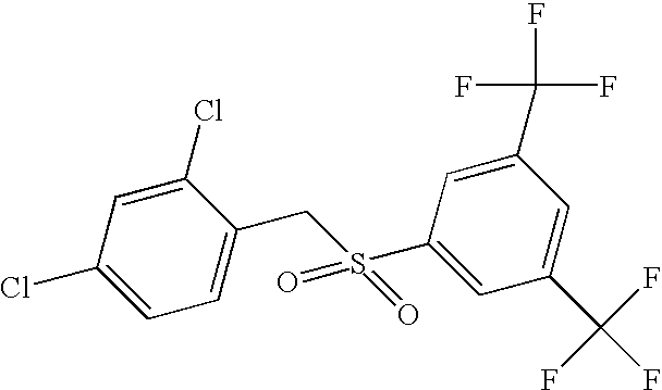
C1=C(Cl)C=C(Cl)C(CS(C2=CC(C(F)(F)F)=CC(C(F)(F)F)=C2)(=O)=O)=C1
